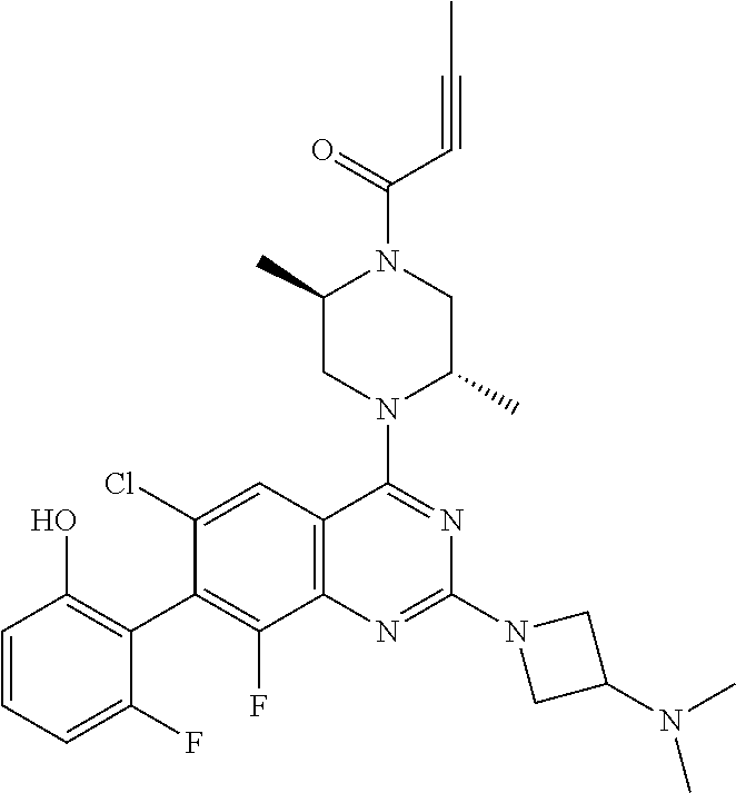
C1=CC=C(F)C(C2=C(F)C3=C(C=C2Cl)C(N2C(C)CN(C(=O)C#CC)C(C)C2)=NC(N2CC(N(C)C)C2)=N3)=C1O
